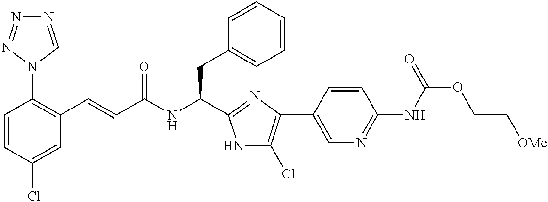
C1=CC(Cl)=CC(C=CC(NC(CC2=CC=CC=C2)C2=NC(C3=CN=C(NC(OCC[OMe])=O)C=C3)=C(Cl)N2)=O)=C1N1C=NN=N1
